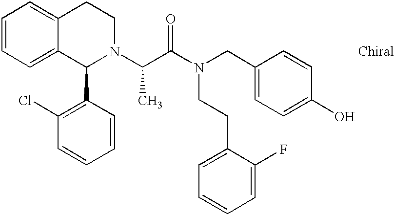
C1=CC=C2C(=C1)CCN(C(C(N(CC1=CC=C(O)C=C1)CCC1=CC=CC=C1F)=O)C)C2C1=C(Cl)C=CC=C1
